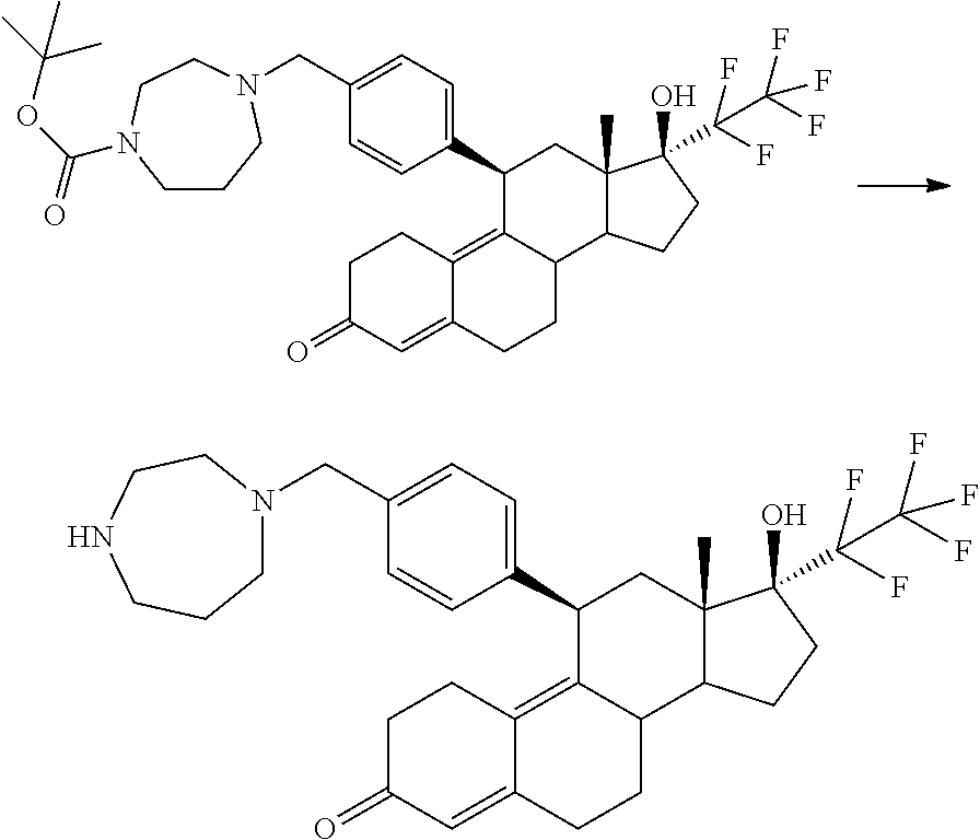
C1C(=O)C=C2C(=C3C(CC2)C2C(C)(CC3C3=CC=C(CN4CCCN(C(OC(C)(C)C)=O)CC4)C=C3)C(O)(C(C(F)(F)F)(F)F)CC2)C1.C1C(=O)C=C2C(=C3C(CC2)C2C(C)(CC3C3=CC=C(CN4CCCNCC4)C=C3)C(O)(C(C(F)(F)F)(F)F)CC2)C1
